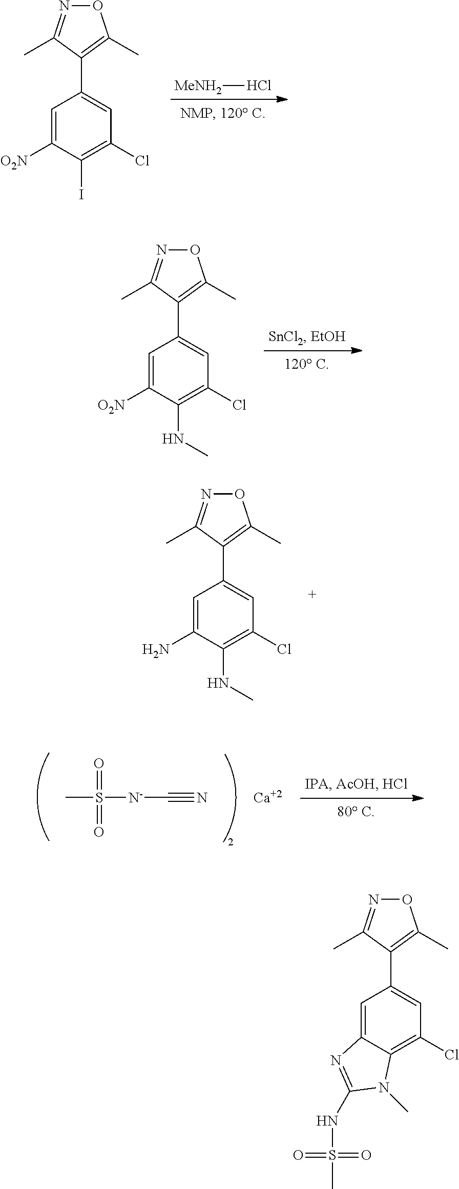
[MeNH2]Cl.C1=C([O2N])C(I)=C(Cl)C=C1C1=C(C)ON=C1C.C1=C([O2N])C(NC)=C(Cl)C=C1C1=C(C)ON=C1C.C1=C(N)C(NC)=C(Cl)C=C1C1=C(C)ON=C1C.CS([N-]C#N)(=O)=O.[Ca].C1=C2C(=C(Cl)C=C1C1=C(C)ON=C1C)N(C)C(NS(C)(=O)=O)=N2
